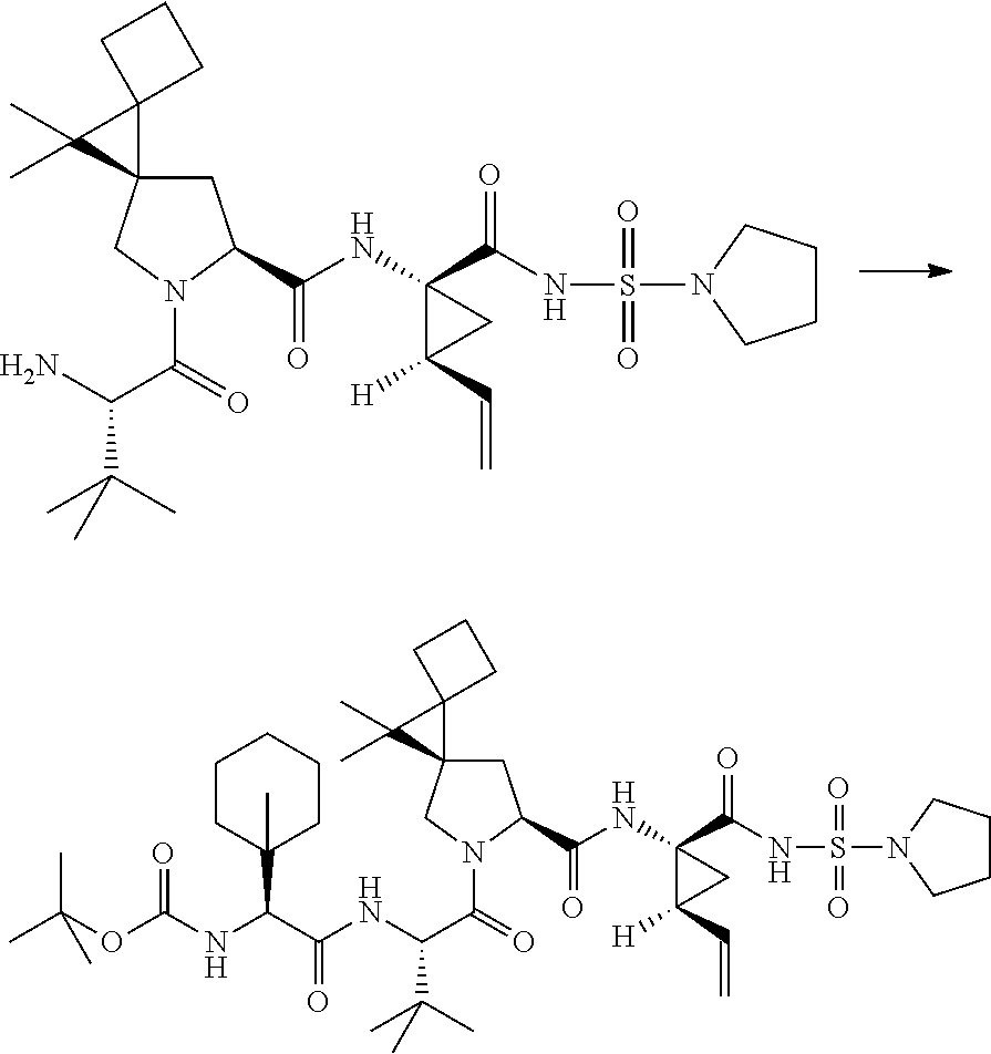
NC(C(=O)N1CC2(CC1C(NC1(C(=O)NS(=O)(=O)N3CCCC3)C(C=C)([H])C1)=O)C1(C2(C)C)CCC1)C(C)(C)C.O(C(NC(C(NC(C(=O)N1CC2(CC1C(NC1(C(=O)NS(=O)(=O)N3CCCC3)C(C=C)([H])C1)=O)C1(C2(C)C)CCC1)C(C)(C)C)=O)C1(C)CCCCC1)=O)C(C)(C)C
